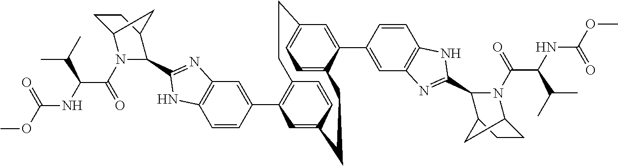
C1=CC(C2=C3C=CC(=C2)CCC2=CC=C(C=C2C2=CC4=C(C=C2)NC(C2N(C(C(NC(OC)=O)C(C)C)=O)C5CCC2C5)=N4)CC3)=CC2=C1NC(C1N(C(C(NC(OC)=O)C(C)C)=O)C3CCC1C3)=N2
